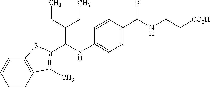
C1=C(C(NCC[CO2H])=O)C=CC(NC(C(CC)CC)C2=C(C)C3=C(C=CC=C3)S2)=C1
